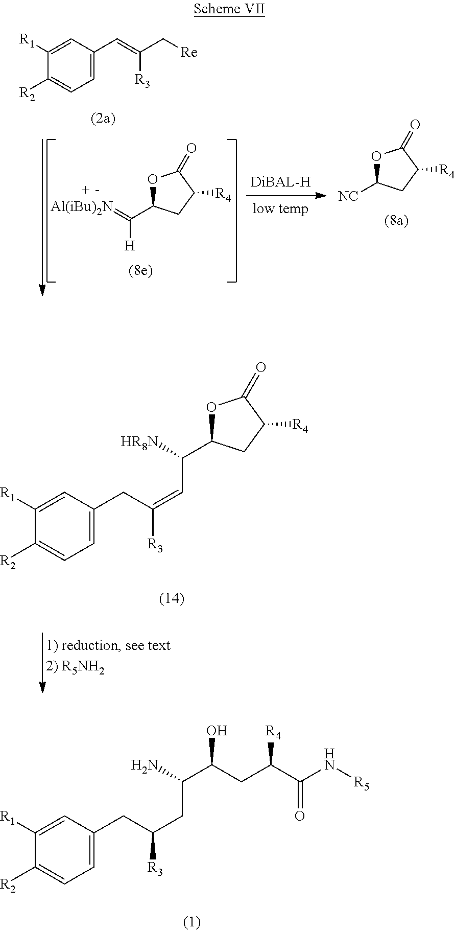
C1([R1])=CC(CC([R3])=CC(C2OC(=O)C([R4])C2)[HR8N])=CC=C1[R2].C1([R1])=CC(CC([R3])CC(C(O)CC(C(N[R5])=O)[R4])N)=CC=C1[R2].O1C(C(=[Al(iBu)2N])[H])CC([R4])C1=O.C1([R1])=CC(C=C(C[Re])[R3])=CC=C1[R2].O1C([NC])CC([R4])C1=O
